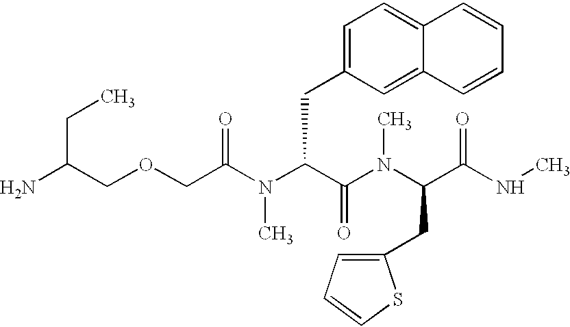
C(C(N(C(C(N(C)C(CC1=CC=CS1)C(NC)=O)=O)CC1=CC=C2C(=C1)C=CC=C2)C)=O)OCC(N)CC
